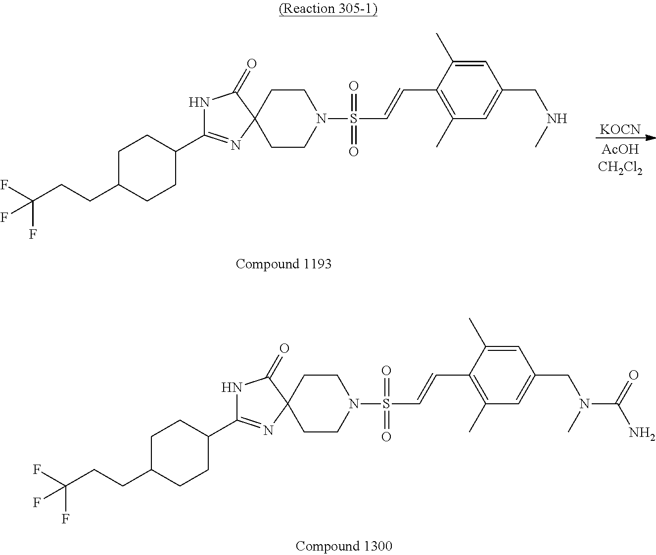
C1CN(S(C=CC2=C(C)C=C(CN(C)C(N)=O)C=C2C)(=O)=O)CCC12N=C(C1CCC(CCC(F)(F)F)CC1)NC2=O.[KOCN].C1CN(S(C=CC2=C(C)C=C(CNC)C=C2C)(=O)=O)CCC12N=C(C1CCC(CCC(F)(F)F)CC1)NC2=O
